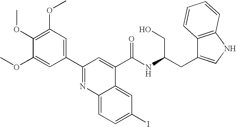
C1(C2=NC3=CC=C(I)C=C3C(C(=O)NC(CO)CC3=CNC4=C3C=CC=C4)=C2)=CC(OC)=C(OC)C(OC)=C1
